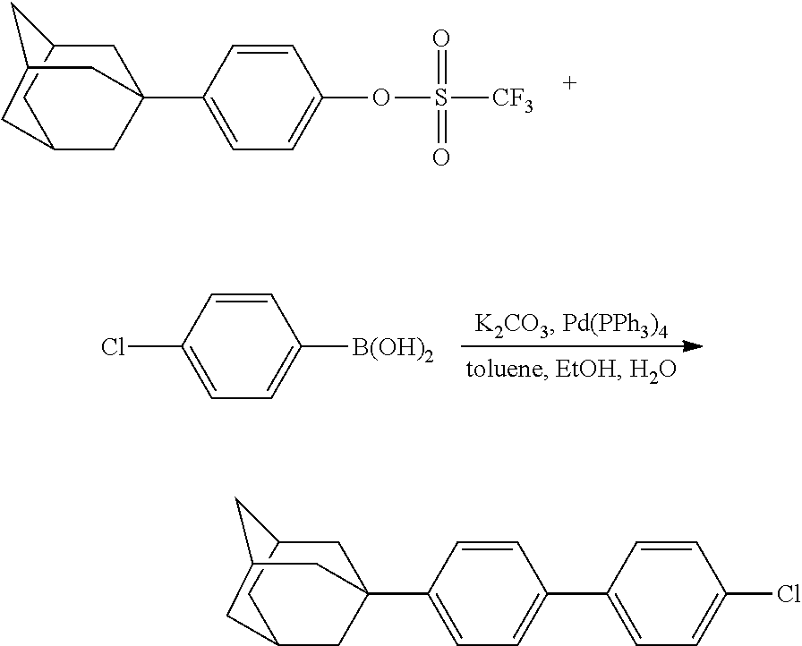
C12CC3(C4=CC=C(OS([CF3])(=O)=O)C=C4)CC(C1)CC(C3)C2.ClC1=CC=C([B(OH)2])C=C1.C12CC3(C4=CC=C(C5=CC=C(Cl)C=C5)C=C4)CC(C1)CC(C3)C2
